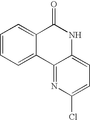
C1=CC=C2C(=C1)C(=O)NC1=CC=C(Cl)N=C21
